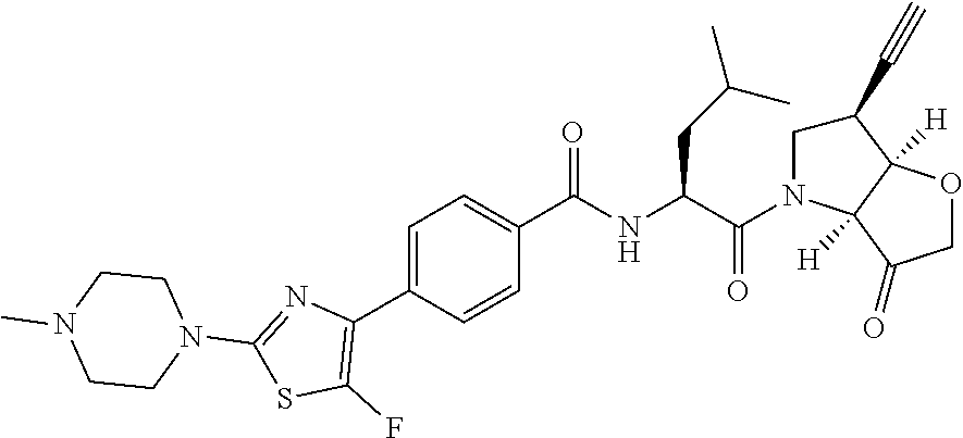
C1=C(C2=C(F)SC(N3CCN(C)CC3)=N2)C=CC(C(=O)NC(CC(C)C)C(=O)N2CC(C#C)C3([H])C2([H])C(=O)CO3)=C1
